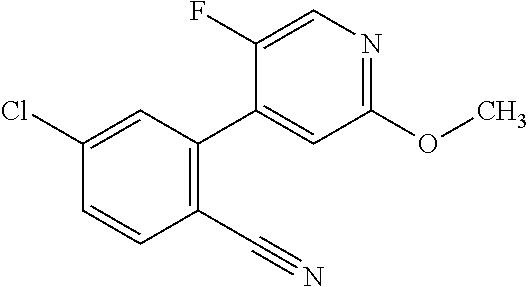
N1=C(OC)C=C(C2=C(C#N)C=CC(Cl)=C2)C(F)=C1
